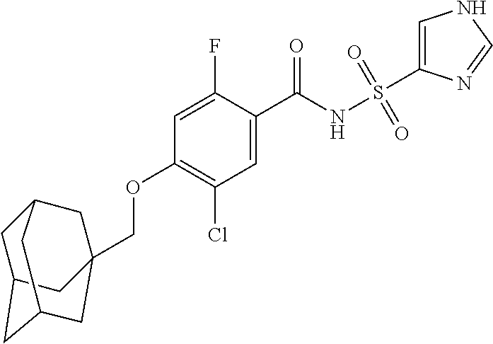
C1=C(F)C(C(NS(=O)(=O)C2=CNC=N2)=O)=CC(Cl)=C1OCC12CC3CC(CC(C1)C3)C2
